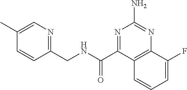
C1(C)=CN=C(CNC(C2=NC(N)=NC3=C2C=CC=C3F)=O)C=C1
